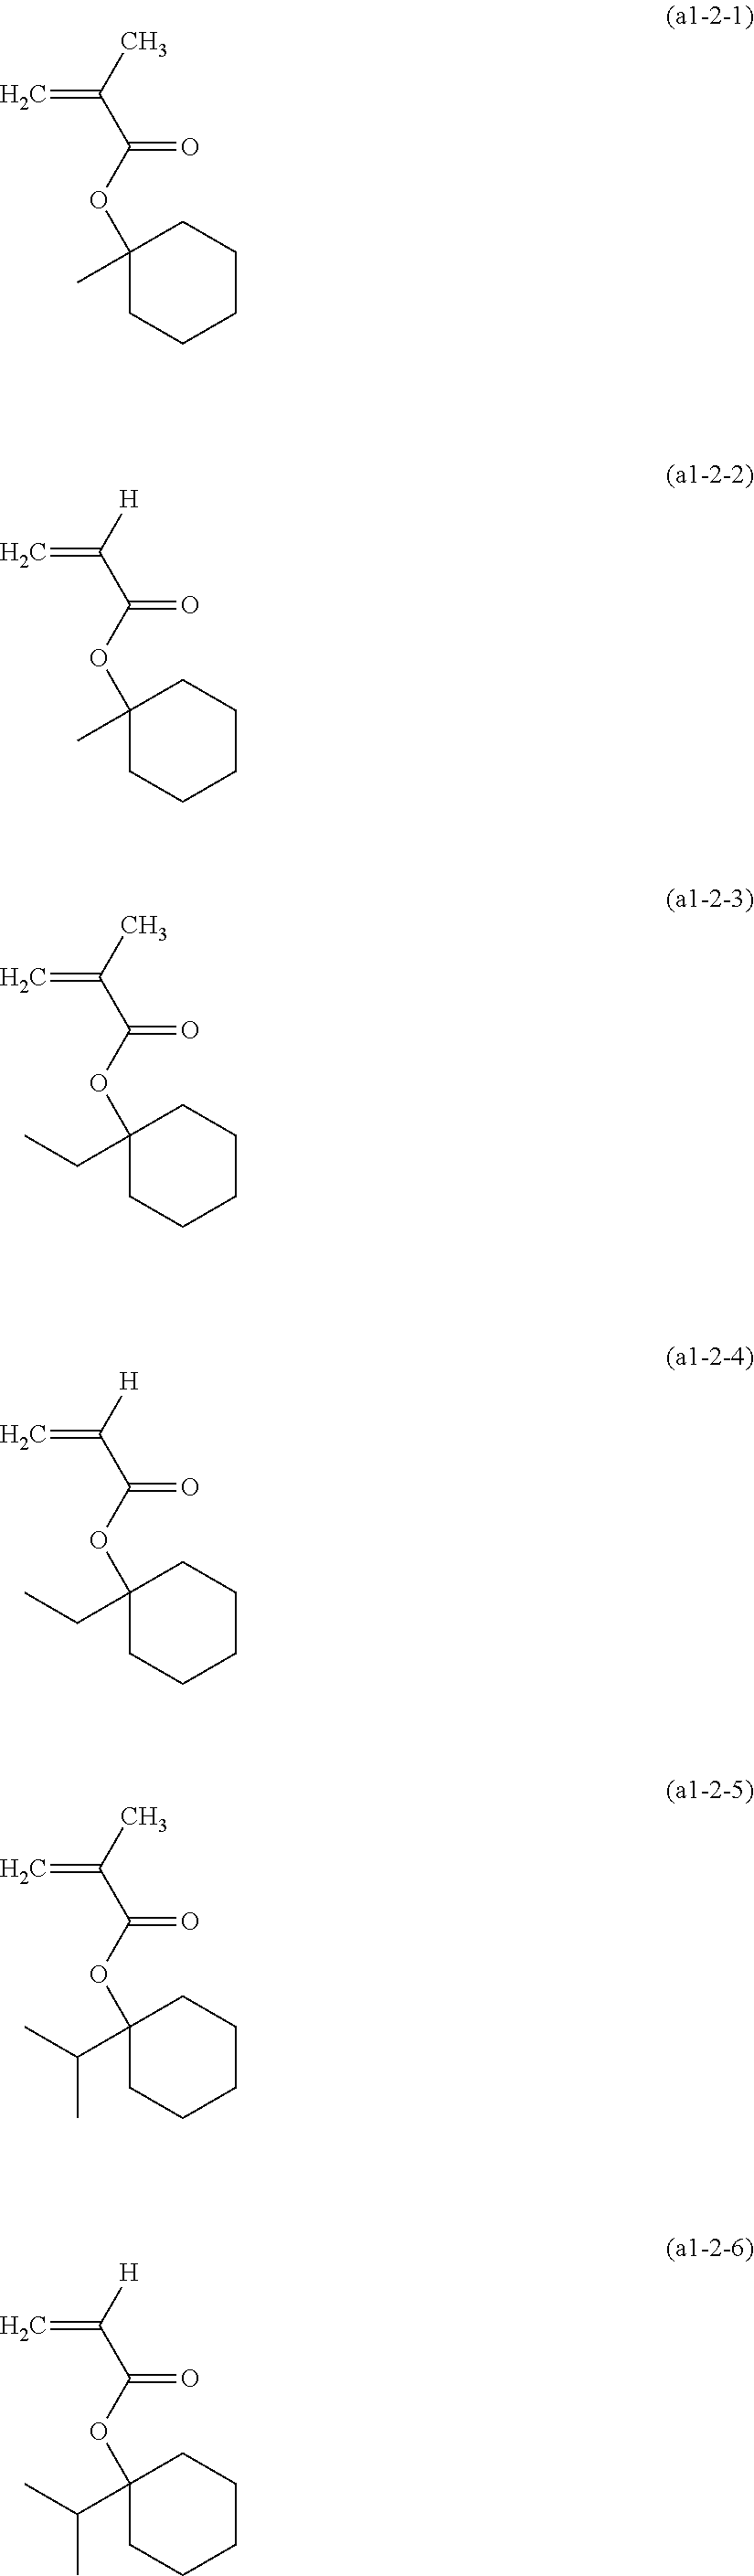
C1(C)(OC(C(C)=C)=O)CCCCC1.C1(C)(OC(C([H])=C)=O)CCCCC1.C1(CC)(OC(C(C)=C)=O)CCCCC1.C1(CC)(OC(C([H])=C)=O)CCCCC1.C1(C(C)C)(OC(C(C)=C)=O)CCCCC1.C1(C(C)C)(OC(C([H])=C)=O)CCCCC1
